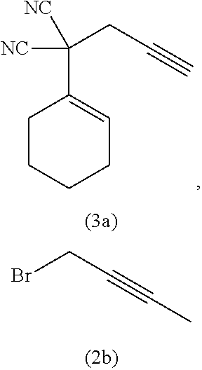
C1(C(CC#C)([NC])[NC])=CCCCC1.BrCC#CC
